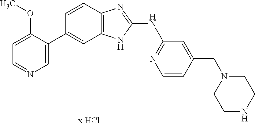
C1=NC=C(C2=CC3=C(C=C2)N=C(NC2=NC=CC(CN4CCNCC4)=C2)N3)C(OC)=C1
